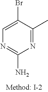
N1=C(C)C(Br)=CN=C1N
